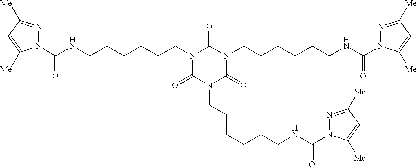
N1=C([Me])C=C([Me])N1C(NCCCCCCN1C(=O)N(CCCCCCNC(=O)N2N=C([Me])C=C2[Me])C(=O)N(CCCCCCNC(N2N=C([Me])C=C2[Me])=O)C1=O)=O
